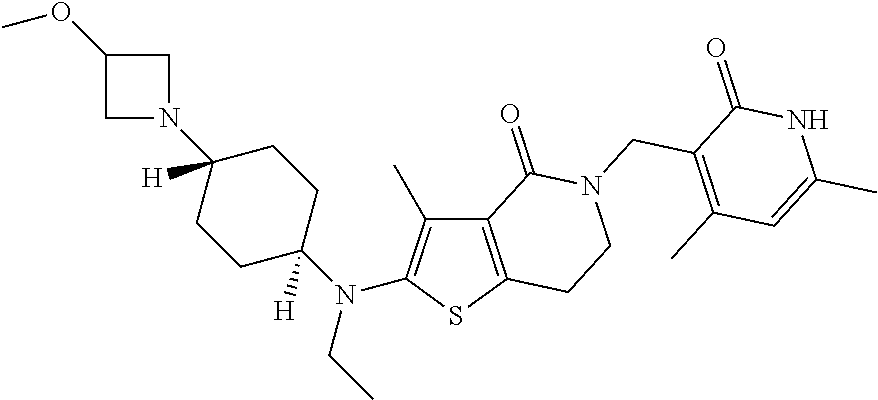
COC1CN(C2([H])CCC(N(CC)C3=C(C)C4=C(S3)CCN(CC3=C(C)C=C(C)NC3=O)C4=O)([H])CC2)C1
